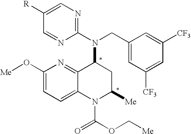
[R]C1=CN=C(N(C2C3=NC(O[Me])=CC=C3N(C(OC[Me])=O)C([Me])C2)CC2=CC([CF3])=CC([CF3])=C2)N=C1
